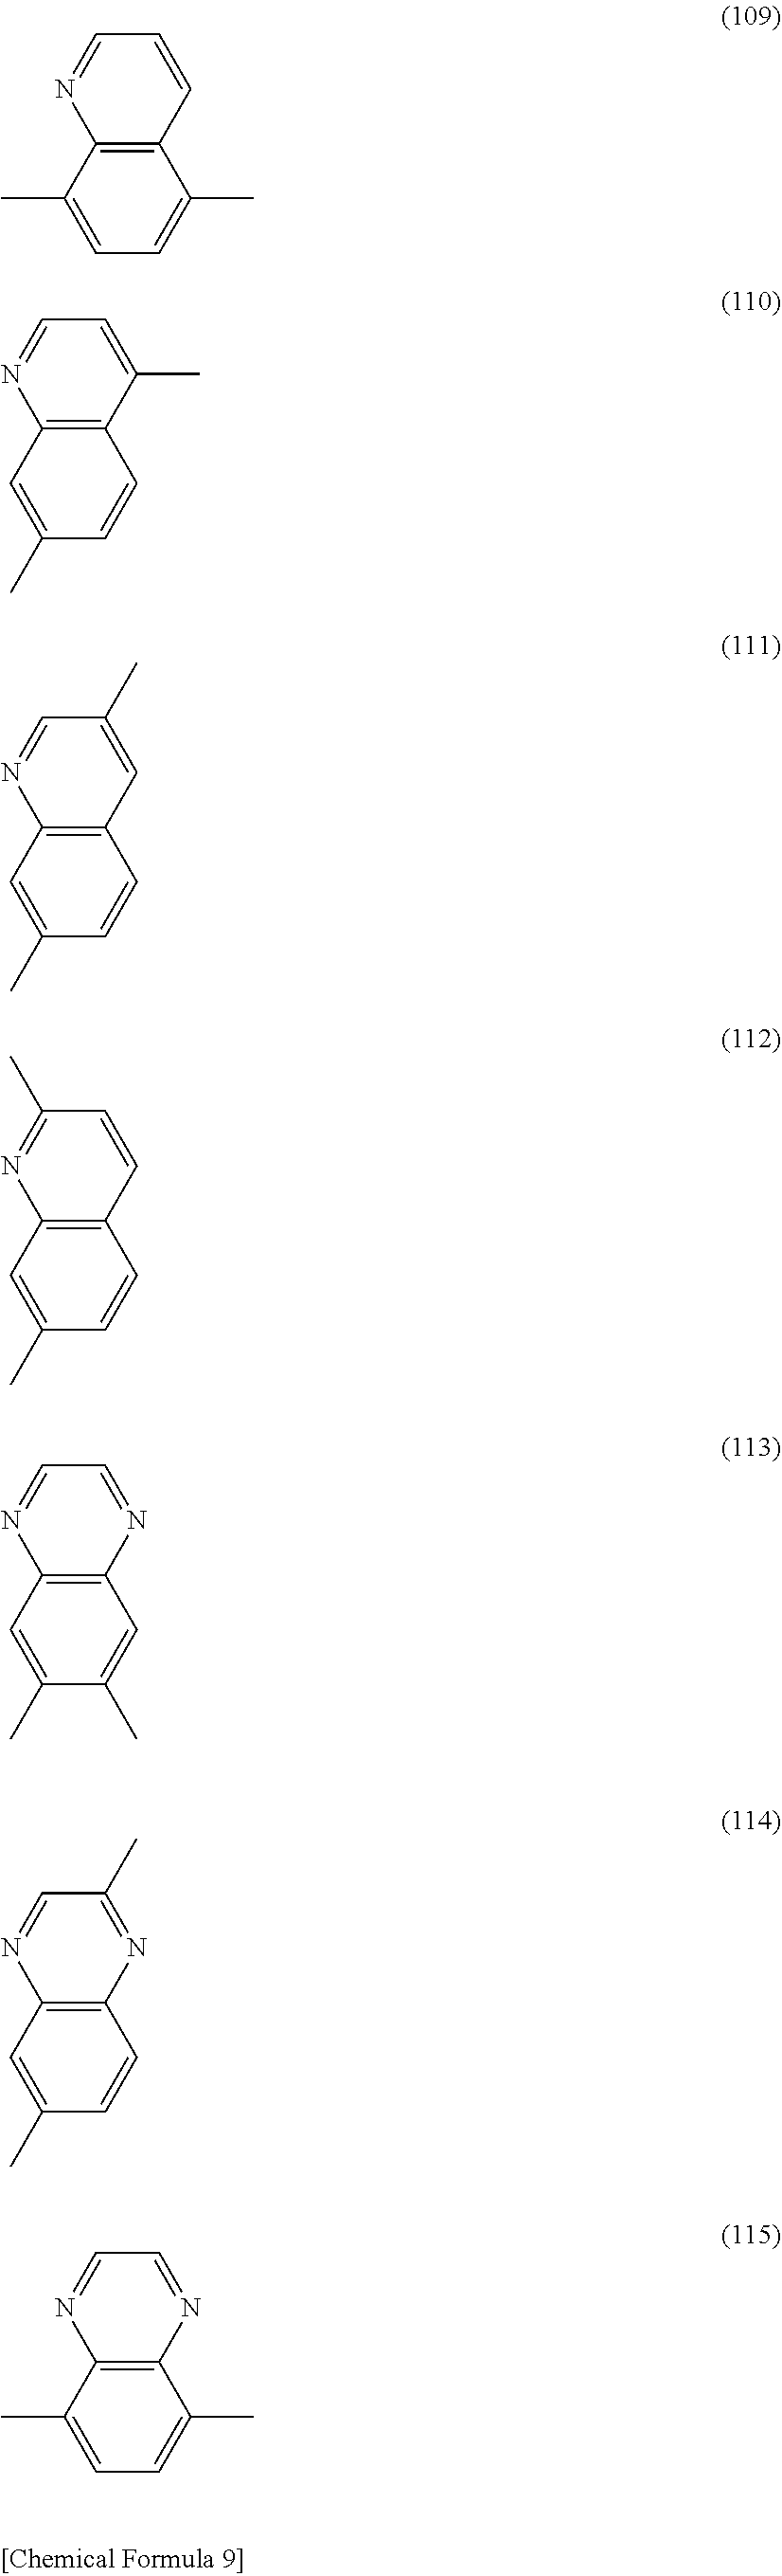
C1=C(C)C2=C(C(C)=C1)C=CC=N2.C1(C)=CC2=C(C=C1)C(C)=CC=N2.C1(C)=CC2=C(C=C1)C=C(C)C=N2.C1(C)=CC2=C(C=C1)C=CC(C)=N2.C1(C)=CC2=C(C=C1C)N=CC=N2.C1(C)=CC2=C(C=C1)N=C(C)C=N2.C1=C(C)C2=C(C(C)=C1)N=CC=N2
